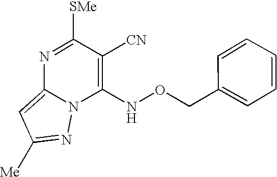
C1(NOCC2=CC=CC=C2)=C([CN])C([SMe])=NC2=CC([Me])=NN12
